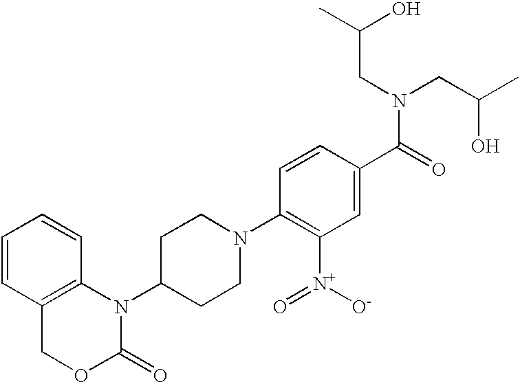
C1=CC2=C(C=C1)N(C1CCN(C3=C([N+]([O-])=O)C=C(C(N(CC(C)O)CC(C)O)=O)C=C3)CC1)C(=O)OC2
